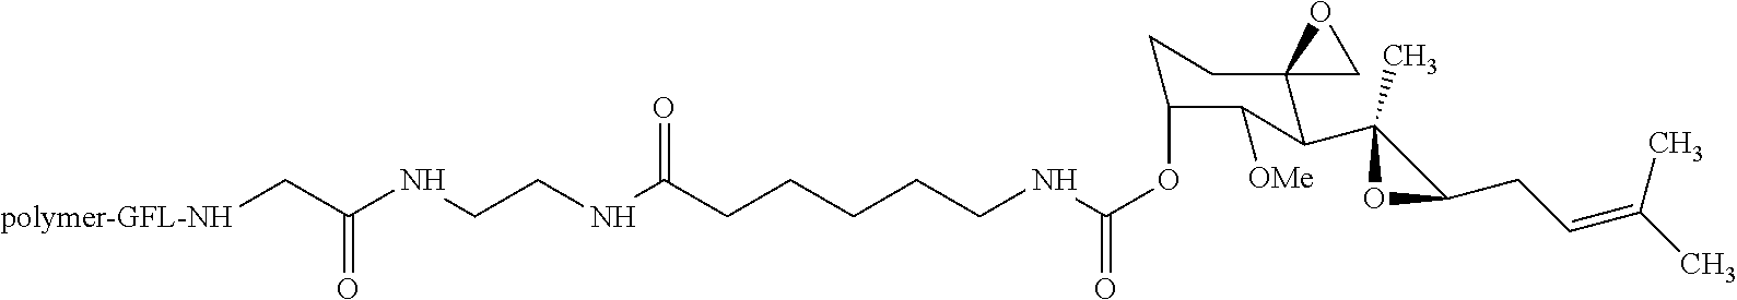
C(NC(OC1CCC2(C(C3(C)OC3CC=C(C)C)C1[OMe])CO2)=O)CCCCC(NCCNC(C[polymer-GFL-NH])=O)=O
